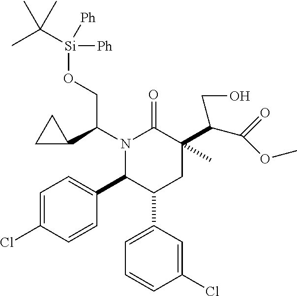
C([Si]([Ph])([Ph])OCC(C1CC1)N1C(C2=CC=C(Cl)C=C2)C(C2=CC=CC(Cl)=C2)CC(C)(C(C(=O)OC)CO)C1=O)(C)(C)C
